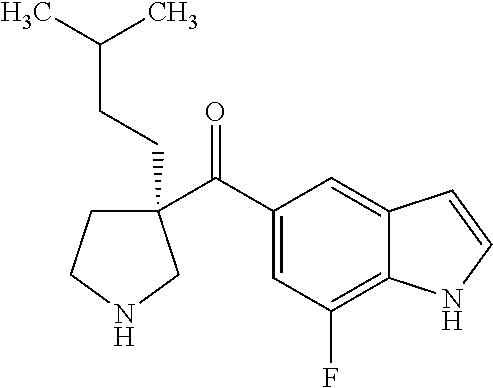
C1(C(C2=CC(F)=C3C(=C2)C=CN3)=O)(CCC(C)C)CCNC1
